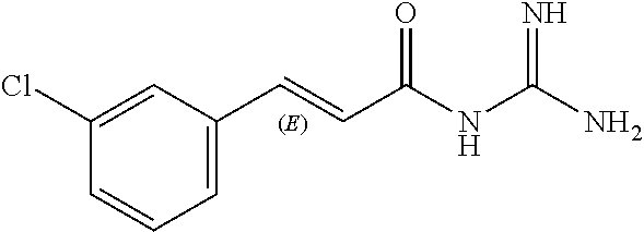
C1=C(C=CC(NC(N)=N)=O)C=C(Cl)C=C1
